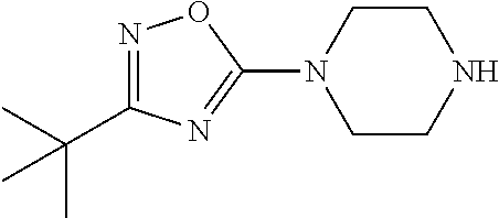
N1=C(C(C)(C)C)N=C(N2CCNCC2)O1
